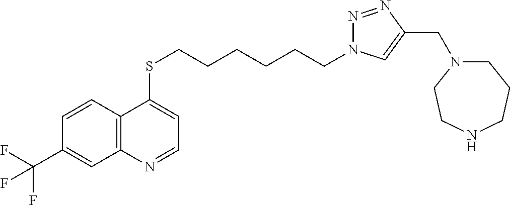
C12=C(C=CC(C(F)(F)F)=C1)C(SCCCCCCN1N=NC(CN3CCCNCC3)=C1)=CC=N2
